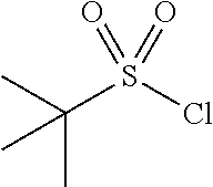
C(S(Cl)(=O)=O)(C)(C)C
